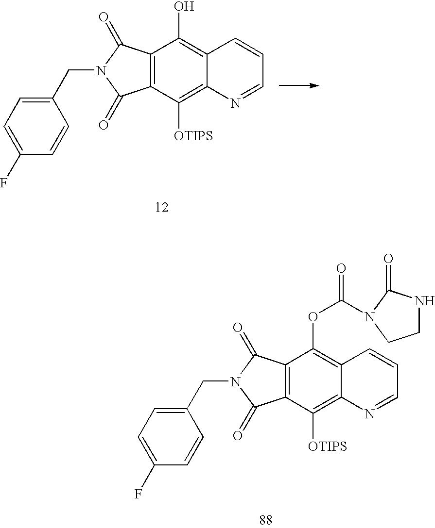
C12=C(C(=O)N(CC3=CC=C(F)C=C3)C1=O)C(O)=C1C(=C2[OTIPS])N=CC=C1.C12=C(C(=O)N(CC3=CC=C(F)C=C3)C1=O)C(OC(=O)N1C(=O)NCC1)=C1C(=C2[OTIPS])N=CC=C1
